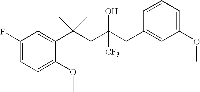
C1=C(OC)C(C(CC(CC2=CC(OC)=CC=C2)([CF3])O)(C)C)=CC(F)=C1
